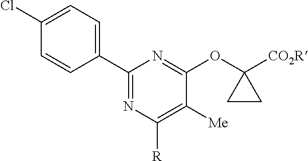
C1(Cl)=CC=C(C2=NC([R])=C([Me])C(OC3([CO2R])CC3)=N2)C=C1
